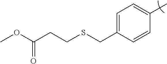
C1=C(CSCCC(OC)=O)C=CC(C)=C1
